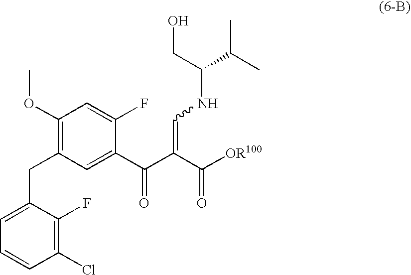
C1(Cl)=C(F)C(CC2=C(OC)C=C(F)C(C(C(C([OR100])=O)=CNC(C(C)C)CO)=O)=C2)=CC=C1
